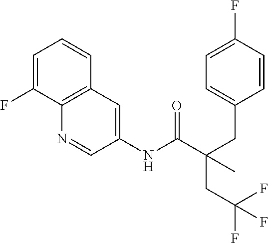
C1=C(F)C2=C(C=C1)C=C(NC(C(CC1=CC=C(F)C=C1)(C)CC(F)(F)F)=O)C=N2
